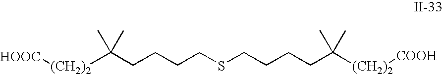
C(CCSCCCCC(C)(C)[(CH2)2][HOOC])CC([(CH2)2][COOH])(C)C
